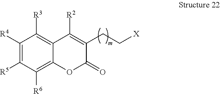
C12=C([R3])C([R4])=C([R5])C([R6])=C1OC(=O)C(CC[X])=C2[R2]
